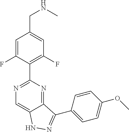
C1=C(F)C(C2=NC=C3C(=N2)C(C2=CC=C(OC)C=C2)=NN3)=C(F)C=C1CNC
